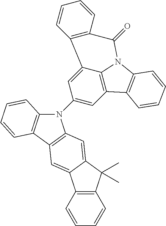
C1(N2C3=C(C4=C2C=C2C(=C4)C4=C(C2(C)C)C=CC=C4)C=CC=C3)=CC2=C3C(=C1)C1=C(C(=O)N3C3=C2C=CC=C3)C=CC=C1
